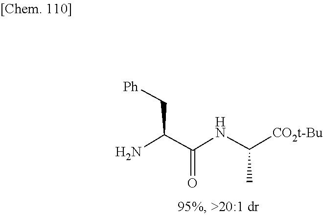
C(NC(C(N)C[Ph])=O)(C)[CO2t-Bu]
